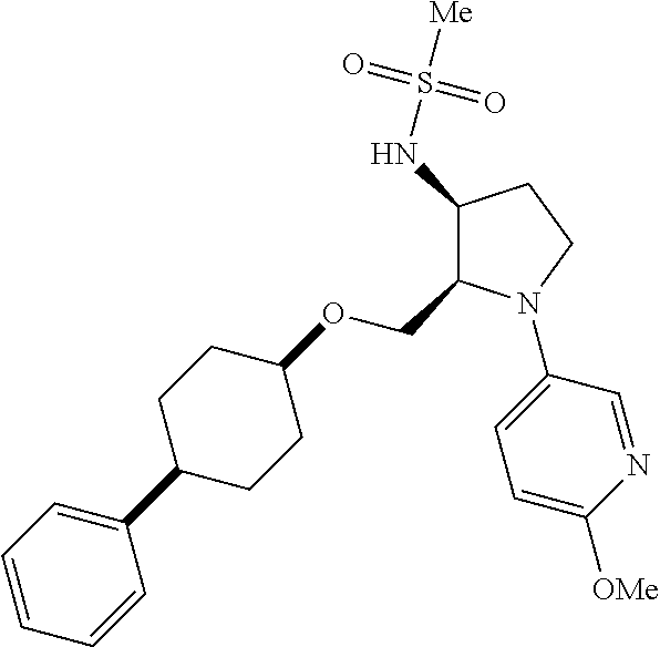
C1(NS([Me])(=O)=O)C(COC2CCC(C3=CC=CC=C3)CC2)N(C2=CC=C([OMe])N=C2)CC1
